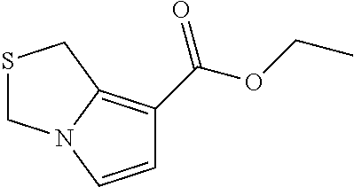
C1=CN2C(=C1C(OCC)=O)CSC2
